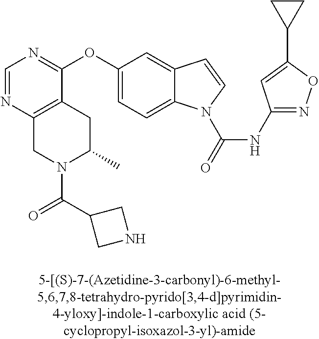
C1(OC2=CC=C3C(=C2)C=CN3C(=O)NC2=NOC(C3CC3)=C2)=NC=NC2=C1CC(C)N(C(C1CNC1)=O)C2
